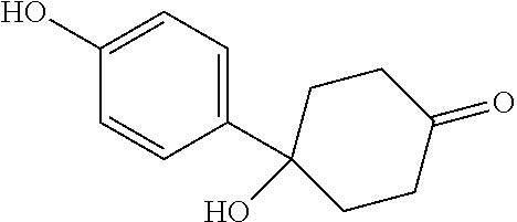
C1(C2(O)CCC(=O)CC2)=CC=C(O)C=C1
